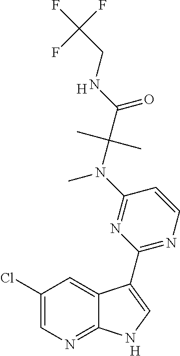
[H].C1=CN=C(C2=CNC3=NC=C(Cl)C=C32)N=C1N(C(C(NCC(F)(F)F)=O)(C)C)C.[H]
